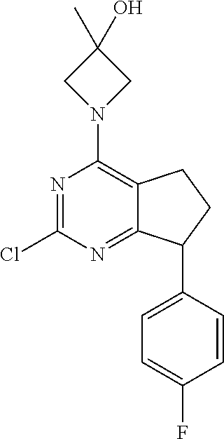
C1(Cl)=NC(N2CC(C)(O)C2)=C2C(=N1)C(C1=CC=C(F)C=C1)CC2
